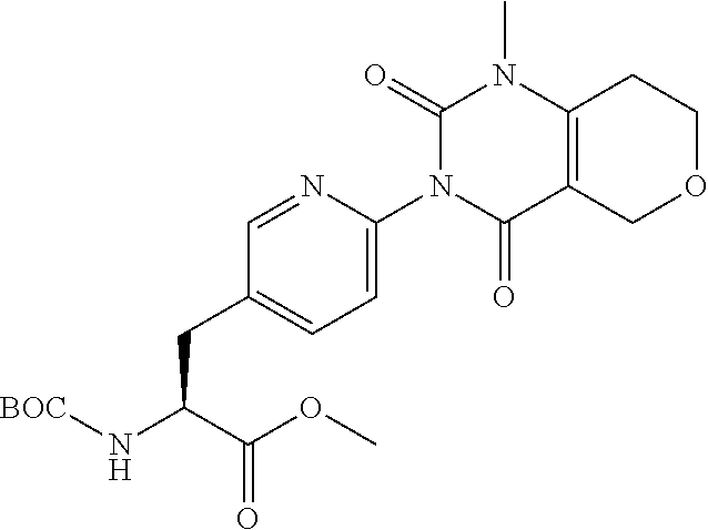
C1(=O)N(C2=CC=C(CC(N[BOC])C(OC)=O)C=N2)C(=O)C2=C(N1C)CCOC2
